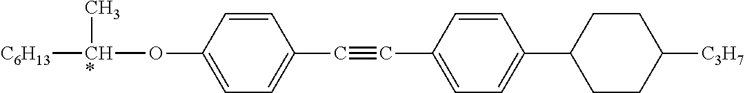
C1=C(C#CC2=CC=C(O[CH*](C)[C6H13])C=C2)C=CC(C2CCC([C3H7])CC2)=C1
